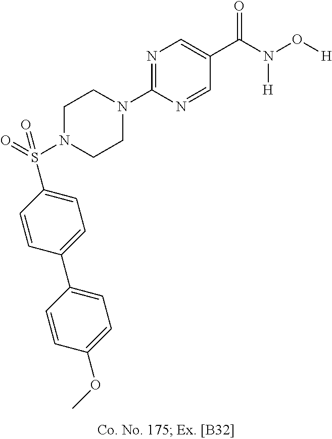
N1(C2=NC=C(C(N(O[H])[H])=O)C=N2)CCN(S(C2=CC=C(C3=CC=C(OC)C=C3)C=C2)(=O)=O)CC1
